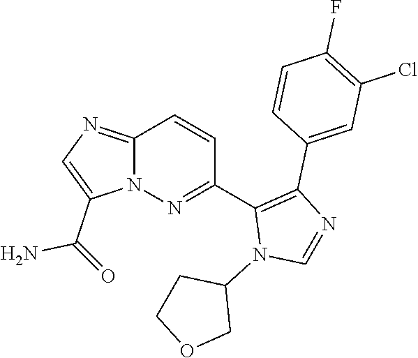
C12=NC=C(C(=O)N)N1N=C(C1=C(C3=CC(Cl)=C(F)C=C3)N=CN1C1CCOC1)C=C2
